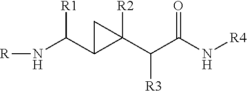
N(C(C1C(C(C(N[R4])=O)[R3])([R2])C1)[R1])[R]
